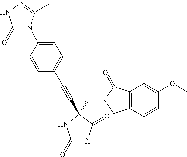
C1(N2C(=O)NN=C2C)=CC=C(C#CC2(CN3C(=O)C4=C(C=CC(OC)=C4)C3)C(=O)NC(=O)N2)C=C1
